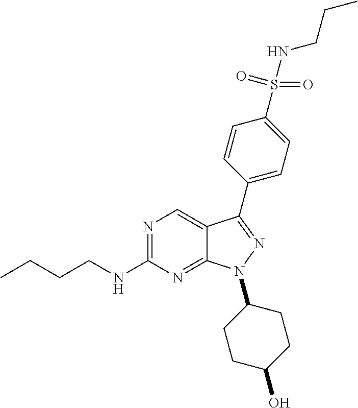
N1=C(NCCCC)N=C2C(=C1)C(C1=CC=C(S(NCCC)(=O)=O)C=C1)=NN2C1CCC(O)CC1
